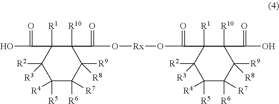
OC(=O)C1([R1])C([R2])([R3])C([R5])([R4])C([R6])([R7])C([R9])([R8])C1([R10])C(=O)O[Rx]OC(=O)C1([R1])C([R2])([R3])C([R5])([R4])C([R6])([R7])C([R9])([R8])C1(C(O)=O)[R10]
